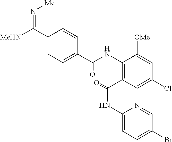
[MeHN]C(=N[Me])C1=CC=C(C(NC2=C(C(NC3=CC=C(Br)C=N3)=O)C=C(Cl)C=C2[OMe])=O)C=C1
